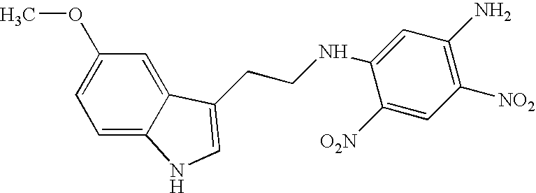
C1=C2C(=CC(OC)=C1)C(CCNC1=CC(N)=C([NO2])C=C1[O2N])=CN2
